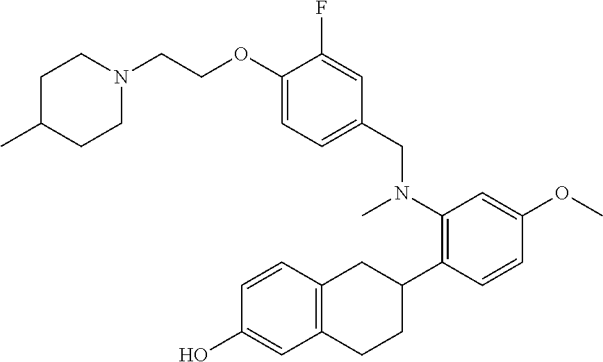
N1(CCOC2=CC=C(CN(C3=C(C4CC5=C(CC4)C=C(O)C=C5)C=CC(OC)=C3)C)C=C2F)CCC(C)CC1
